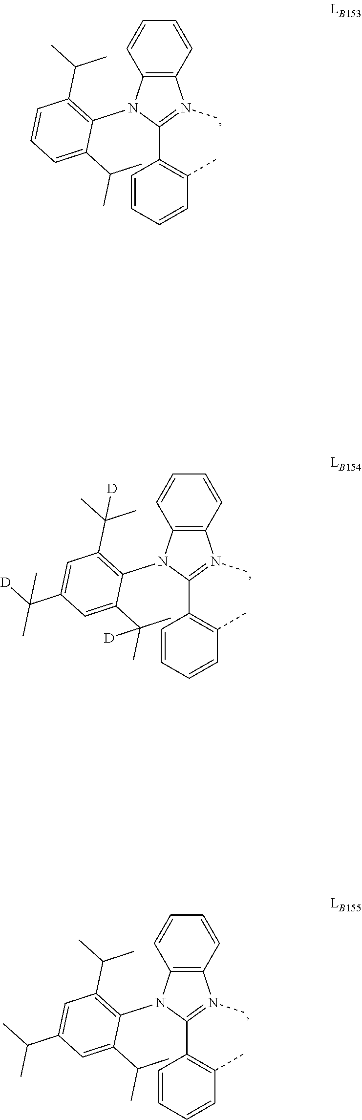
C1(C2=C(C)C=CC=C2)=N(C)C2=C(N1C1=C(C(C)C)C=CC=C1C(C)C)C=CC=C2.C1(C2=C(C)C=CC=C2)=N(C)C2=C(N1C1=C(C(C)(C)[D])C=C(C(C)([D])C)C=C1C(C)([D])C)C=CC=C2.C1(C2=C(C)C=CC=C2)=N(C)C2=C(N1C1=C(C(C)C)C=C(C(C)C)C=C1C(C)C)C=CC=C2
